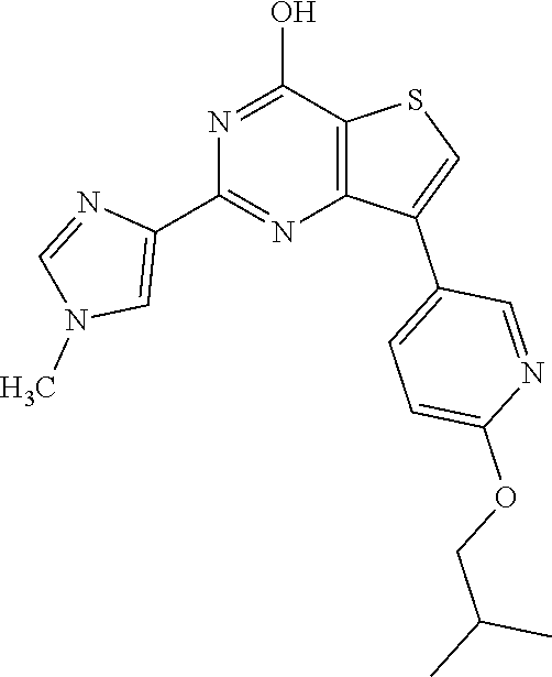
C12=C(C(O)=NC(C3=CN(C)C=N3)=N1)SC=C2C1=CC=C(OCC(C)C)N=C1
